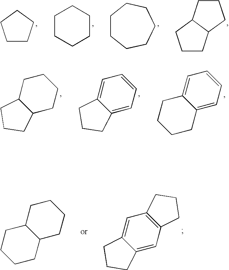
C1CCCC1.C1CCCCC1.C1CCCCCC1.C1CC2C(C1)CCC2.C12CCCCC1CCC2.C12=CC=CC=C1CCC2.C12=CC=CC=C1CCCC2.C12CCCCC1CCCC2.C12=CC3=C(C=C1CCC2)CCC3
